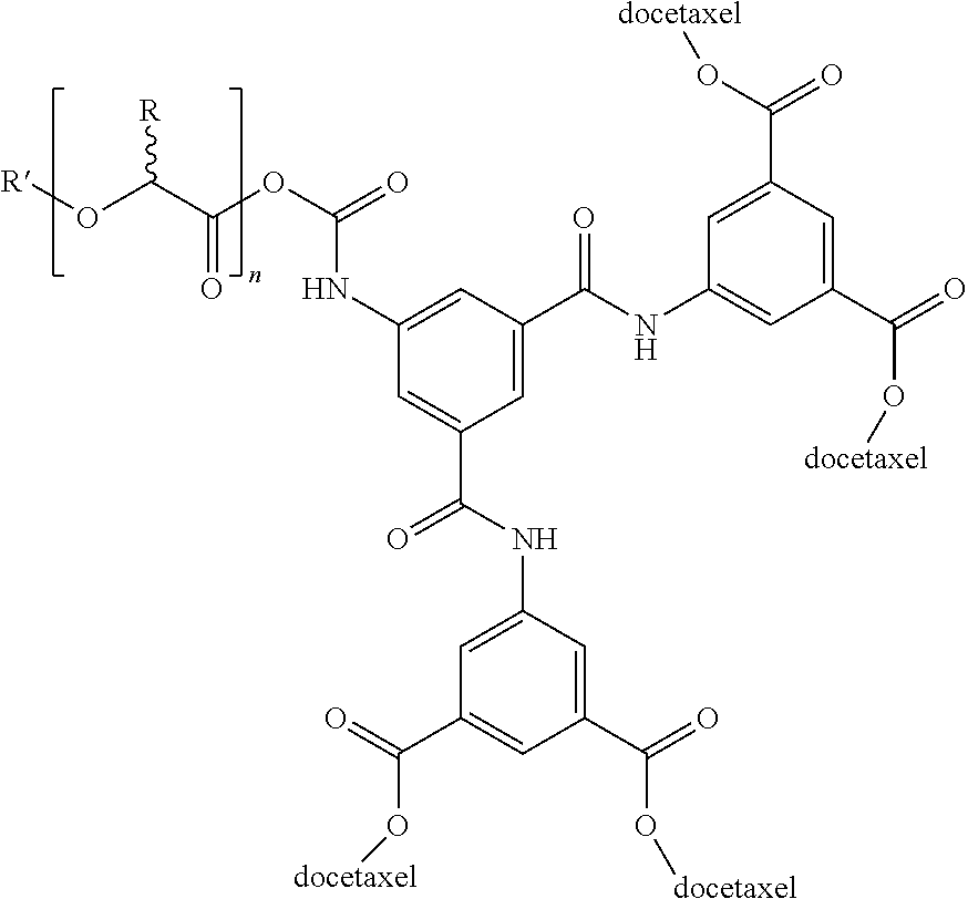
O(C(C(OC(=O)NC1=CC(C(=O)NC2=CC(C(=O)O[docetaxel])=CC(C(=O)O[docetaxel])=C2)=CC(C(=O)NC2=CC(C(O[docetaxel])=O)=CC(C(O[docetaxel])=O)=C2)=C1)=O)[R])[R]
